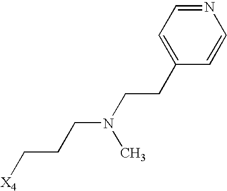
[X4]CCCN(CCC1=CC=NC=C1)C
